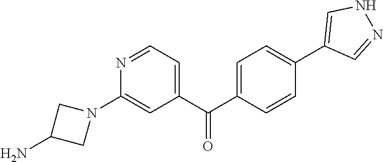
C1(C(C2=CC=C(C3=CNN=C3)C=C2)=O)=CC=NC(N2CC(N)C2)=C1
